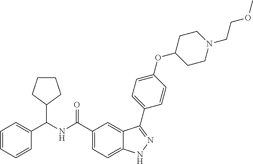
C1=CC=CC(C(NC(C2=CC=C3C(=C2)C(C2=CC=C(OC4CCN(CCOC)CC4)C=C2)=NN3)=O)C2CCCC2)=C1
